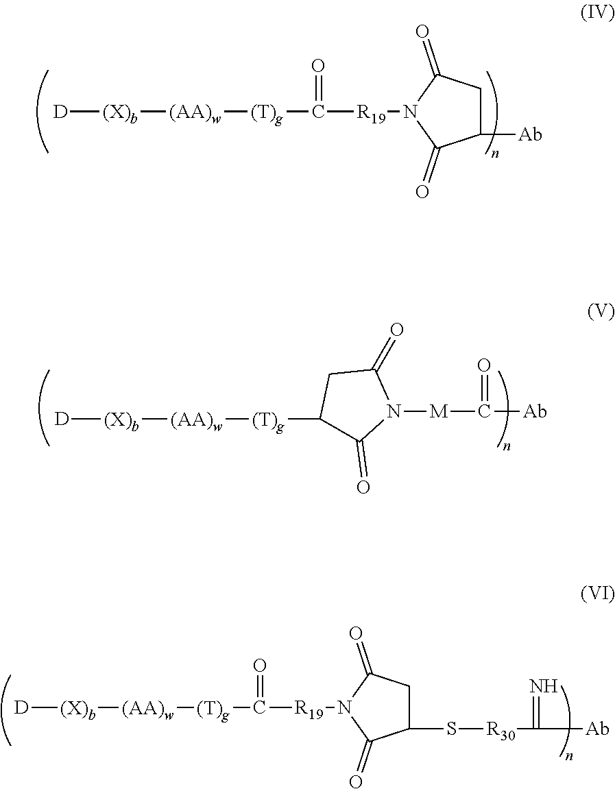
[D][(X)b][(AA)w][(T)g]C1C(=O)N([M]C(=O)[Ab])C(=O)C1.[D][(X)b][(AA)w][(T)g]C([R19]N1C(=O)C(S[R30]C(=N)[Ab])CC1=O)=O.[D][(X)b][(AA)w][(T)g]C([R19]N1C(=O)C([Ab])CC1=O)=O
